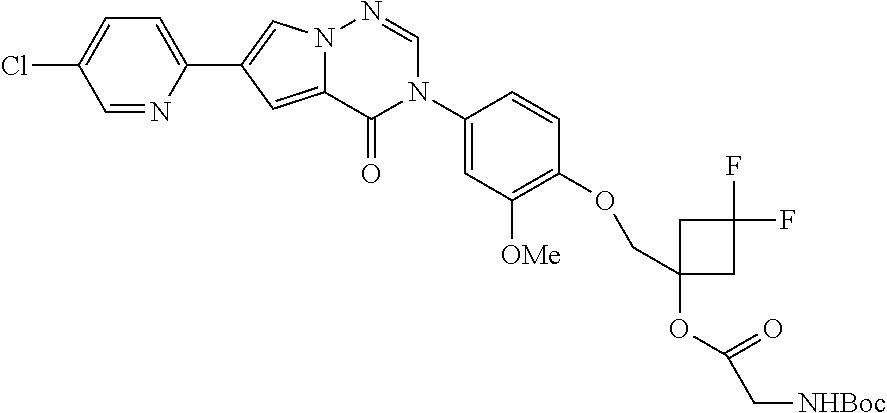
C1=NC(C2=CN3C(=C2)C(=O)N(C2=CC([OMe])=C(OCC4(OC(=O)C[NHBoc])CC(F)(F)C4)C=C2)C=N3)=CC=C1Cl
